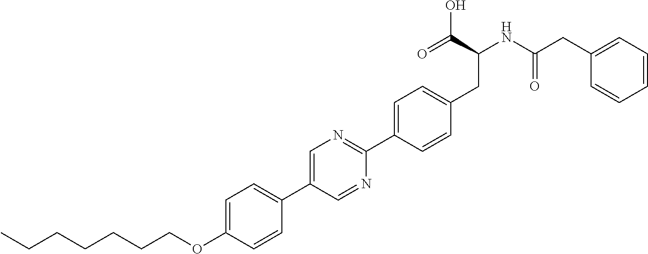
C(OC1=CC=C(C2=CN=C(C3=CC=C(CC(NC(CC4=CC=CC=C4)=O)C(O)=O)C=C3)N=C2)C=C1)CCCCCC
